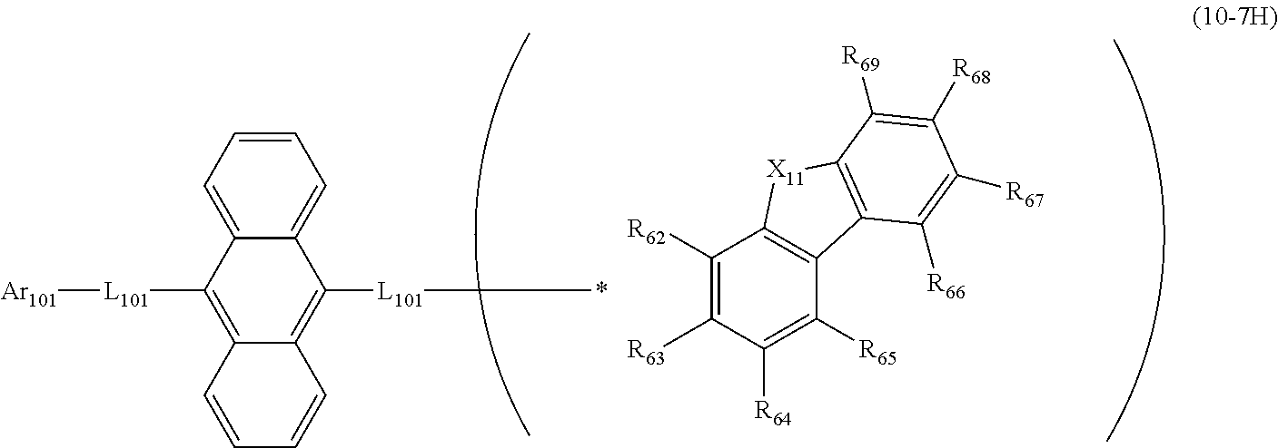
C1([R62])=C([R63])C([R64])=C([R65])C2=C1[X11]C1=C2C([R66])=C([R67])C([R68])=C1[R69].C1=CC=C2C(=C1)C([L101]*)=C1C(=C2[L101][Ar101])C=CC=C1
